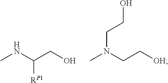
CNC(CO)[RP1].CN(CC[OH])CCO
